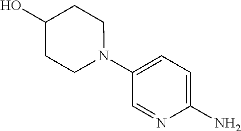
C1(N)=CC=C(N2CCC(O)CC2)C=N1
